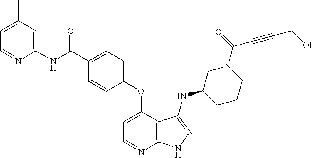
C1(NC(C2=CC=C(OC3=CC=NC4=C3C(NC3CCCN(C(=O)C#CCO)C3)=NN4)C=C2)=O)=CC(C)=CC=N1
